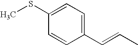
C1(C=CC)=CC=C(SC)C=C1
